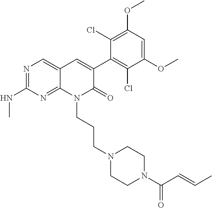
C1(NC)=NC=C2C(=N1)N(CCCN1CCN(C(C=CC)=O)CC1)C(=O)C(C1=C(Cl)C(OC)=CC(OC)=C1Cl)=C2
